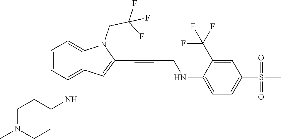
C(C#CC1=CC2=C(NC3CCN(C)CC3)C=CC=C2N1CC(F)(F)F)NC1=CC=C(S(C)(=O)=O)C=C1C(F)(F)F
